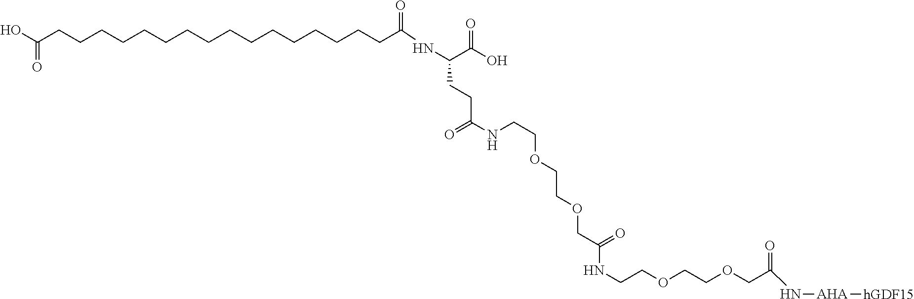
OC(CCCCCCCCCCCCCCCCC(NC(C(O)=O)CCC(=O)NCCOCCOCC(=O)NCCOCCOCC(N[AHA][hGDF15])=O)=O)=O
